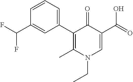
C1(C2=CC=CC(C(F)F)=C2)=C(C)N(CC)C=C(C(=O)O)C1=O
